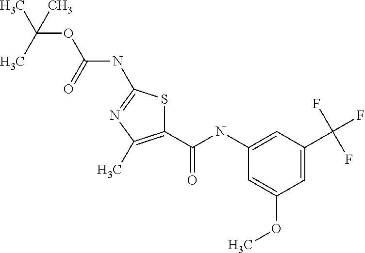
C1(C(NC2=CC(C(F)(F)F)=CC(OC)=C2)=O)=C(C)N=C(NC(OC(C)(C)C)=O)S1
